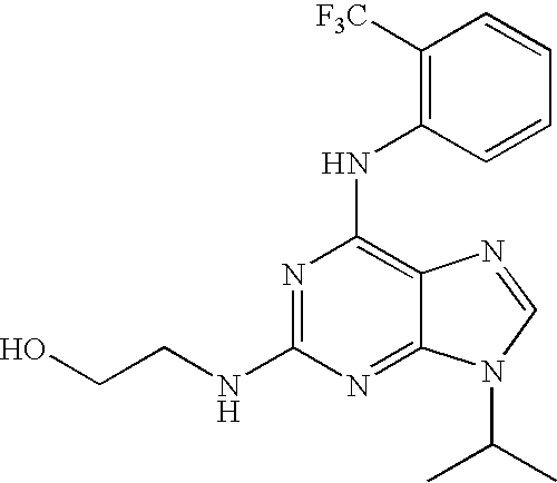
OCCNC1=NC(NC2=C([F3C])C=CC=C2)=C2C(=N1)N(C(C)C)C=N2
